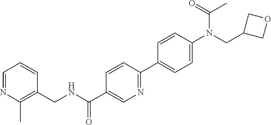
C1(CN(C2=CC=C(C3=NC=C(C(=O)NCC4=C(C)N=CC=C4)C=C3)C=C2)C(=O)C)COC1
